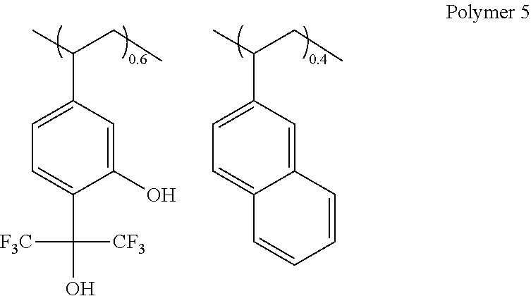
C1=C(C(C)CC)C=C(O)C(C([CF3])([F3C])O)=C1.C1=C(C(C)CC)C=C2C(=C1)C=CC=C2
